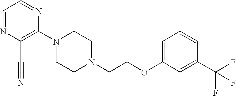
C1(N2CCN(CCOC3=CC=CC(C(F)(F)F)=C3)CC2)=C(C#N)N=CC=N1
